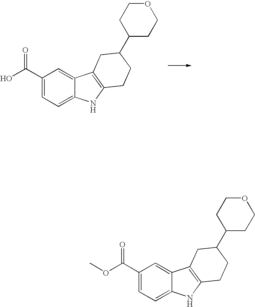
C1(C(=O)O)=CC=C2C(=C1)C1=C(N2)CCC(C2CCOCC2)C1.C1(C(=O)OC)=CC=C2C(=C1)C1=C(N2)CCC(C2CCOCC2)C1
